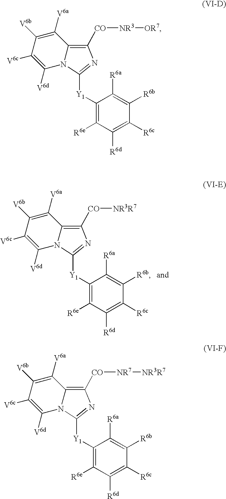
C1([V6b])=C([V6a])C2=C([CO][NR3R7])N=C([Y1]C3=C([R6e])C([R6d])=C([R6c])C([R6b])=C3[R6a])N2C([V6d])=C1[V6c].C1([V6b])=C([V6a])C2=C([CO][NR3][OR7])N=C([Y1]C3=C([R6e])C([R6d])=C([R6c])C([R6b])=C3[R6a])N2C([V6d])=C1[V6c].C1([V6b])=C([V6a])C2=C([CO][NR7][NR3R7])N=C([Y1]C3=C([R6e])C([R6d])=C([R6c])C([R6b])=C3[R6a])N2C([V6d])=C1[V6c]
